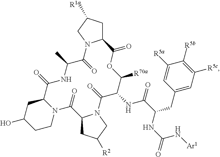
C12CC([R1a])CN1C(=O)C(C)NC(=O)C1CC(O)CCN1C(=O)C1CC([R2])CN1C(=O)C(NC(=O)C(CC1=CC([R5c])=C([R5b])C([R5a])=C1)NC(N[Ar1])=O)C([R70a])OC2=O
